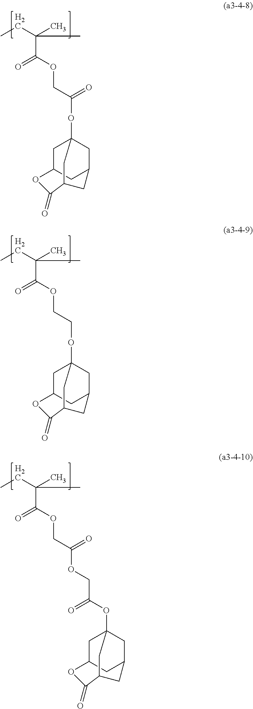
C(C(OCC(OC12CC3CC(OC(=O)C(C3)C1)C2)=O)=O)(C)(C)CC.C(C(OCCOC12CC3CC(OC(=O)C(C3)C1)C2)=O)(C)(C)CC.C(C(OCC(OCC(OC12CC3CC(OC(=O)C(C3)C1)C2)=O)=O)=O)(C)(C)CC
